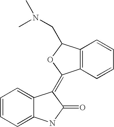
C12=C(C=CC=C1)C(CN(C)C)OC2=C1C2=CC=CC=C2NC1=O
